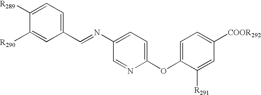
C1(C=NC2=CC=C(OC3=CC=C([COOR292])C=C3[R291])N=C2)=CC=C([R289])C([R290])=C1
